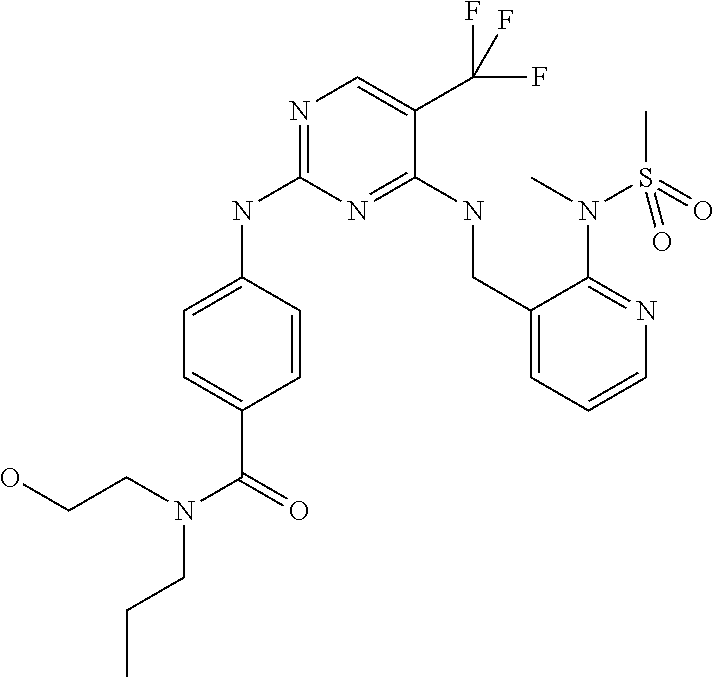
C1=C(NC2=NC=C(C(F)(F)F)C(NCC3=CC=CN=C3N(C)S(C)(=O)=O)=N2)C=CC(C(=O)N(CCO)CCC)=C1
